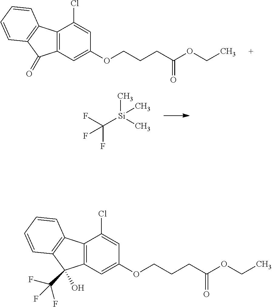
C12=C(C=C(OCCCC(OCC)=O)C=C1Cl)C(=O)C1=C2C=CC=C1.FC([Si](C)(C)C)(F)F.C12=C(C=C(OCCCC(OCC)=O)C=C1Cl)C(O)(C(F)(F)F)C1=C2C=CC=C1
